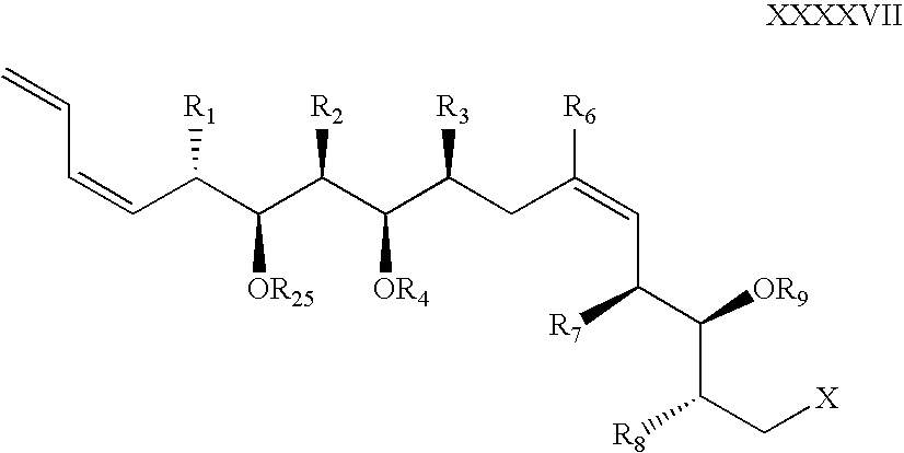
C(C(C([OR25])C(C(C(CC(=CC(C([OR9])C(C[X])[R8])[R7])[R6])[R3])[OR4])[R2])[R1])=CC=C
